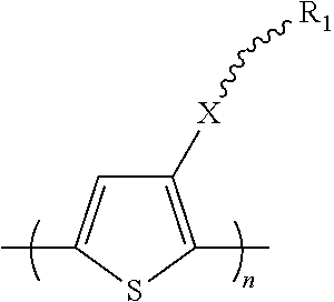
CC1=CC([X]C[R1])=C(C)S1
